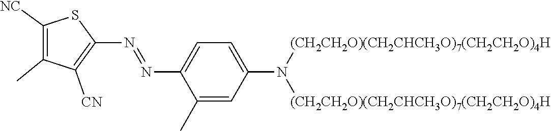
[(CH2CH2O)(CH2CHCH3O)7(CH2CH2O)4H]N([(CH2CH2O)(CH2CHCH3O)7(CH2CH2O)4H])C1=CC=C(N=NC2=C([CN])C(C)=C([NC])S2)C(C)=C1
